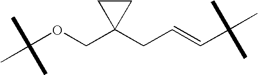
C(OCC1(CC=CC(C)(C)C)CC1)(C)(C)C
